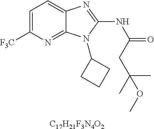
C1=C([F3C])N=C2C(=C1)N=C(NC(=O)CC(OC)(C)C)N2C1CCC1.[C17H21F3N4O2]
